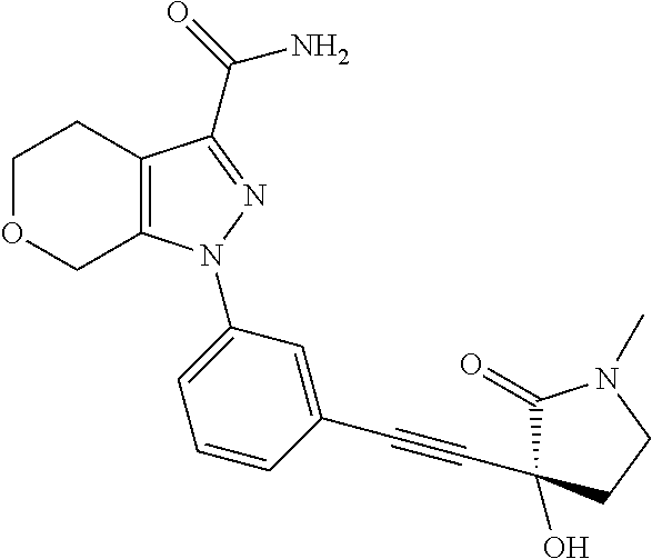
C12=C(C(C(=O)N)=NN1C1=CC=CC(C#CC3(O)C(=O)N(C)CC3)=C1)CCOC2
